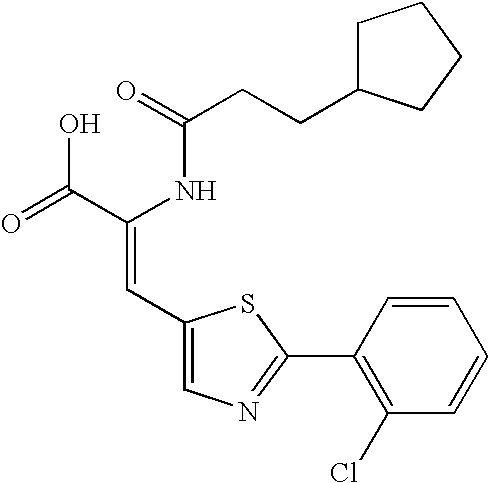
C(=O)(NC(C(=O)O)=CC1=CN=C(C2=C(Cl)C=CC=C2)S1)CCC1CCCC1
